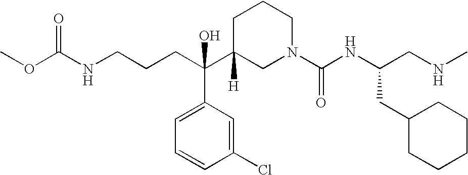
C(C(C1([H])CN(C(NC(CC2CCCCC2)CNC)=O)CCC1)(C1=CC=CC(Cl)=C1)O)CCNC(OC)=O
